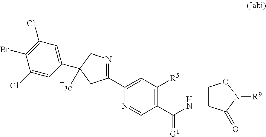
C1(C2=CC([R5])=C(C(NC3CON([R9])C3=O)=[G1])C=N2)=NCC(C2=CC(Cl)=C(Br)C(Cl)=C2)([F3C])C1
